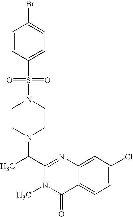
N1(S(=O)(C2=CC=C(Br)C=C2)=O)CCN(C(C2=NC3=CC(Cl)=CC=C3C(=O)N2C)C)CC1
